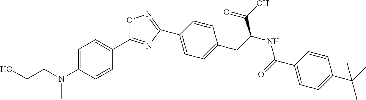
C1=CC(C2=NOC(C3=CC=C(N(CCO)C)C=C3)=N2)=CC=C1CC(NC(C1=CC=C(C(C)(C)C)C=C1)=O)C(O)=O
